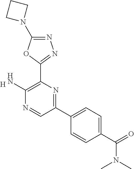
[H].C1(N)=C(C2=NN=C(N3CCC3)O2)N=C(C2=CC=C(C(N(C)C)=O)C=C2)C=N1
